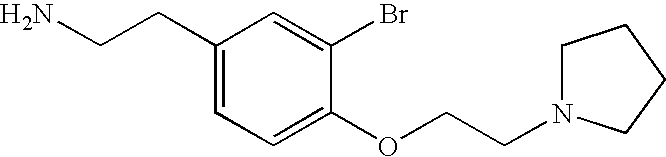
C1(CCN)=CC=C(OCCN2CCCC2)C(Br)=C1
